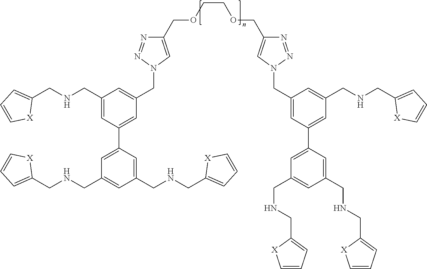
C1(CNCC2=CC=C[X]2)=CC(C2=CC(CNCC3=CC=C[X]3)=CC(CNCC3=CC=C[X]3)=C2)=CC(CN2C=C(COCCOCC3=CN(CC4=CC(C5=CC(CNCC6=CC=C[X]6)=CC(CNCC6=CC=C[X]6)=C5)=CC(CNCC5=CC=C[X]5)=C4)N=N3)N=N2)=C1
